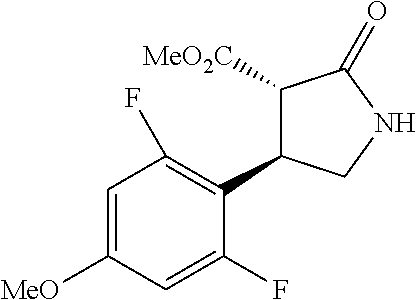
C1([MeO2C])C(C2=C(F)C=C([MeO])C=C2F)CNC1=O
